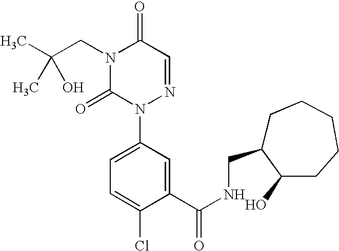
C1(C(=O)NCC2C(O)CCCCC2)=CC(N2N=CC(=O)N(CC(C)(C)O)C2=O)=CC=C1Cl
